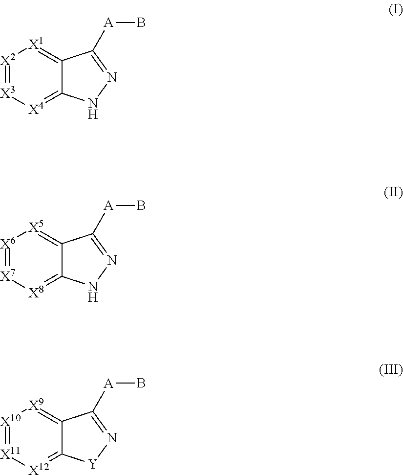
[X2]1=[X3][X4]=C2C(=[X1]1)C([A]B)=NN2.[X6]1=[X7][X8]=C2C(=[X5]1)C([A]B)=NN2.[X10]1=[X11][X12]=C2C(=[X9]1)C([A]B)=N[Y]2
